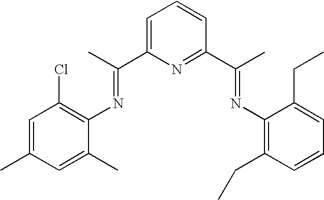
C1=C(C)C=C(C)C(N=C(C2=CC=CC(C(C)=NC3=C(CC)C=CC=C3CC)=N2)C)=C1Cl
